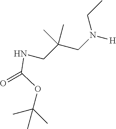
[H]N(CC(CNC(=O)OC(C)(C)C)(C)C)CC
